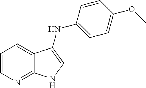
C1=CN=C2C(=C1)C(NC1=CC=C(OC)C=C1)=CN2
